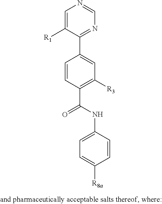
C1=C([R1])C(C2=CC([R3])=C(C(NC3=CC=C([R8a])C=C3)=O)C=C2)=NC=N1
